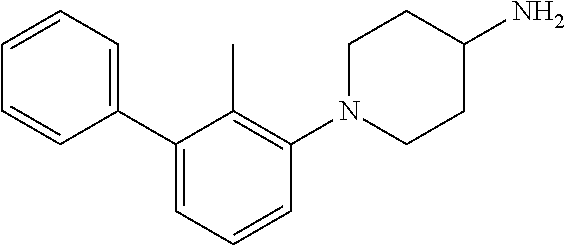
C1=CC=C(C2=CC=CC(N3CCC(N)CC3)=C2C)C=C1
